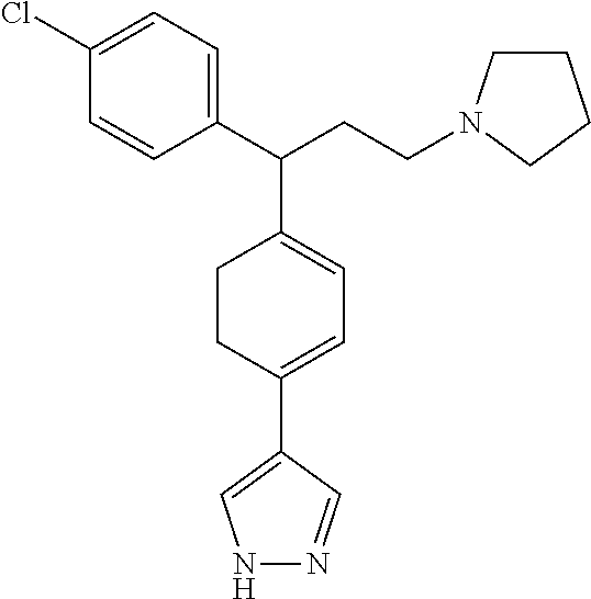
C(C(C1=CC=C(Cl)C=C1)C1=CC=C(C2=CNN=C2)CC1)CN1CCCC1
